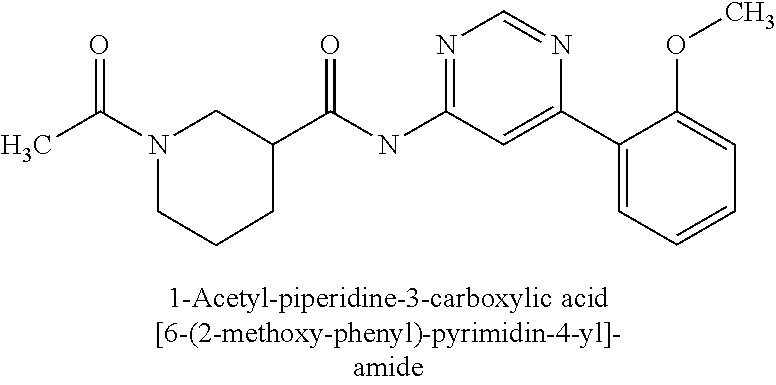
C1C(C(NC2=NC=NC(C3=CC=CC=C3OC)=C2)=O)CN(C(=O)C)CC1
